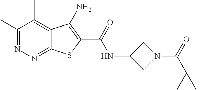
C1(C)=NN=C2C(=C1C)C(N)=C(C(=O)NC1CN(C(=O)C(C)(C)C)C1)S2
